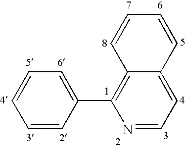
C1=CC=C(C2=C3C(=CC=N2)C=CC=C3)C=C1
